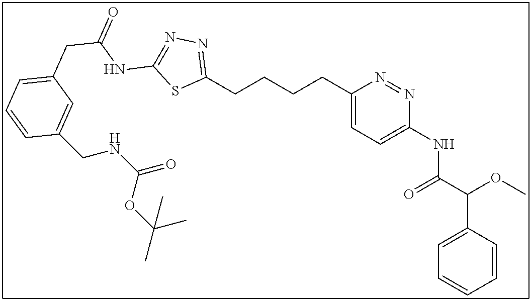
C1(CCCCC2=CC=C(NC(C(OC)C3=CC=CC=C3)=O)N=N2)=NN=C(NC(CC2=CC=CC(CNC(=O)OC(C)(C)C)=C2)=O)S1
